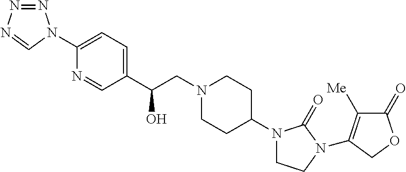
C(CN1CCC(N2CCN(C3=C([Me])C(=O)OC3)C2=O)CC1)(C1=CC=C(N2N=NN=C2)N=C1)O
